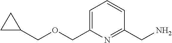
C(C1CC1)OCC1=CC=CC(CN)=N1
